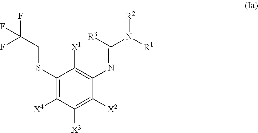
C1(SCC(F)(F)F)=C([X4])C([X3])=C([X2])C(N=C(N([R1])[R2])[R3])=C1[X1]
